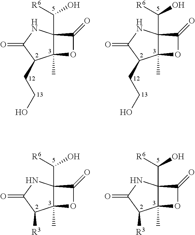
C12(C)C(C([R6])O)(NC(=O)C1[R3])C(=O)O2.C12(C)C(C([R6])O)(NC(=O)C1[R3])C(=O)O2.C12(C)C(C([R6])O)(NC(=O)C1CCO)C(=O)O2.C12(C)C(C([R6])O)(NC(=O)C1CCO)C(=O)O2
